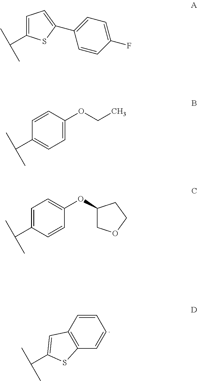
C1=C(C(C)C)SC2=C1C=CC=C2.C1=C(C(C)C)SC(C2=CC=C(F)C=C2)=C1.C1=CC(OCC)=CC=C1C(C)C.C1=CC(OC2COCC2)=CC=C1C(C)C
